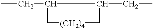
CCC1C(CC)C[(CH2)4]C1
